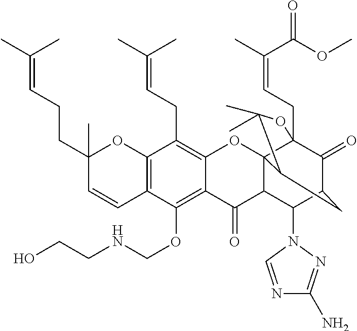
C12=C(C=CC(CCC=C(C)C)(C)O1)C(OCNCCO)=C1C(=C2CC=C(C)C)OC23C4(CC=C(C)C(OC)=O)C(=O)C(CC2C(C)(C)O4)C(N2C=NC(N)=N2)C3C1=O
